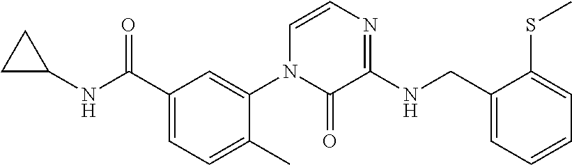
C(C1=CC=C(C)C(N2C(=O)C(NCC3=CC=CC=C3SC)=NC=C2)=C1)(=O)NC1CC1
